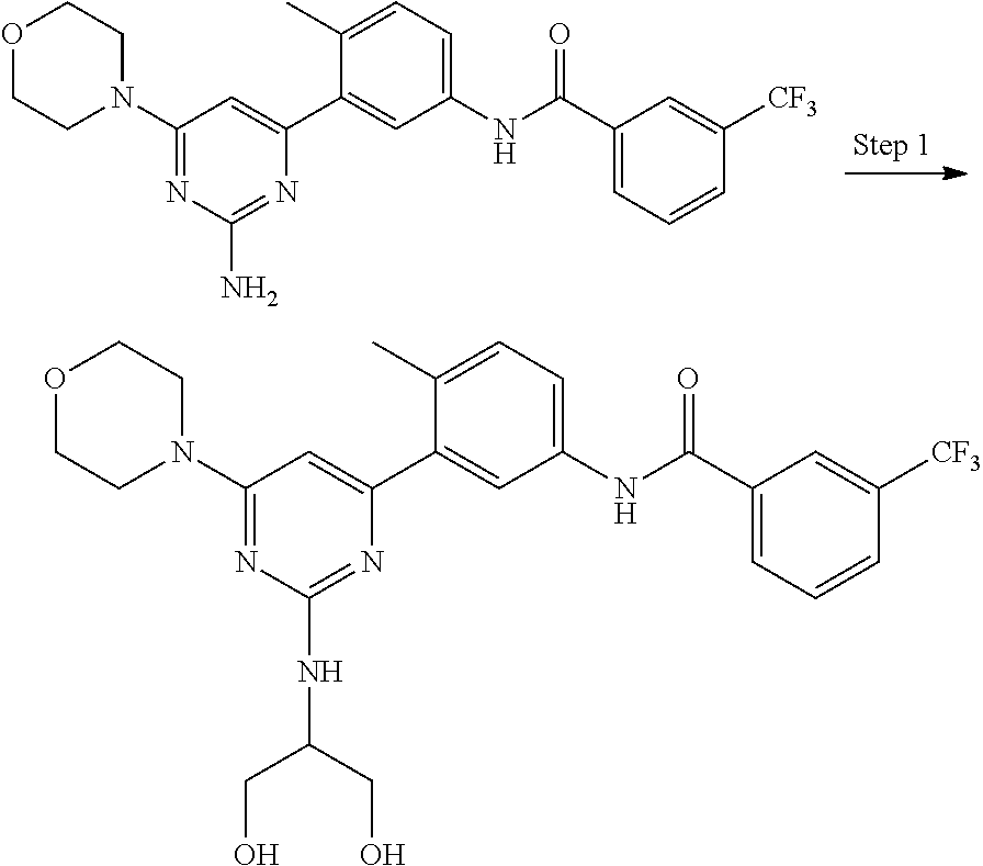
O1CCN(C2=NC(N)=NC(C3=CC(NC(=O)C4=CC=CC([CF3])=C4)=CC=C3C)=C2)CC1.O1CCN(C2=NC(NC(CO)CO)=NC(C3=CC(NC(=O)C4=CC=CC([CF3])=C4)=CC=C3C)=C2)CC1
